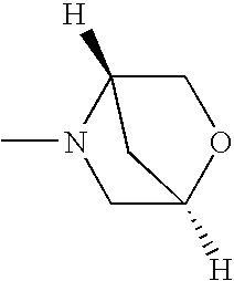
CN1CC2([H])OCC1([H])C2
